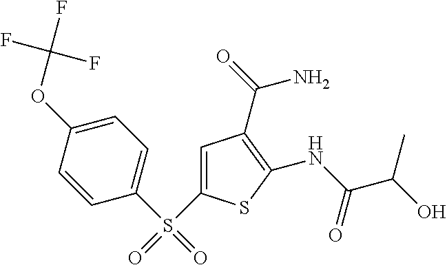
C1(NC(=O)C(O)C)=C(C(=O)N)C=C(S(=O)(C2=CC=C(OC(F)(F)F)C=C2)=O)S1
